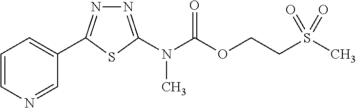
C1=CN=CC(C2=NN=C(N(C(OCCS(C)(=O)=O)=O)C)S2)=C1
